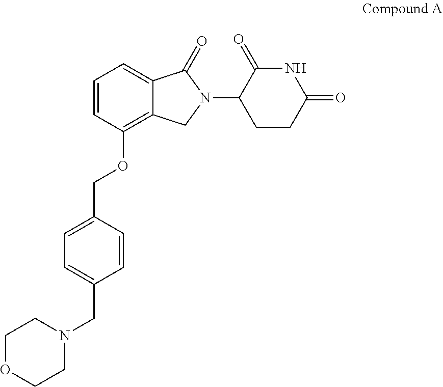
C1OCCN(CC2=CC=C(COC3=C4C(=CC=C3)C(=O)N(C3CCC(=O)NC3=O)C4)C=C2)C1
